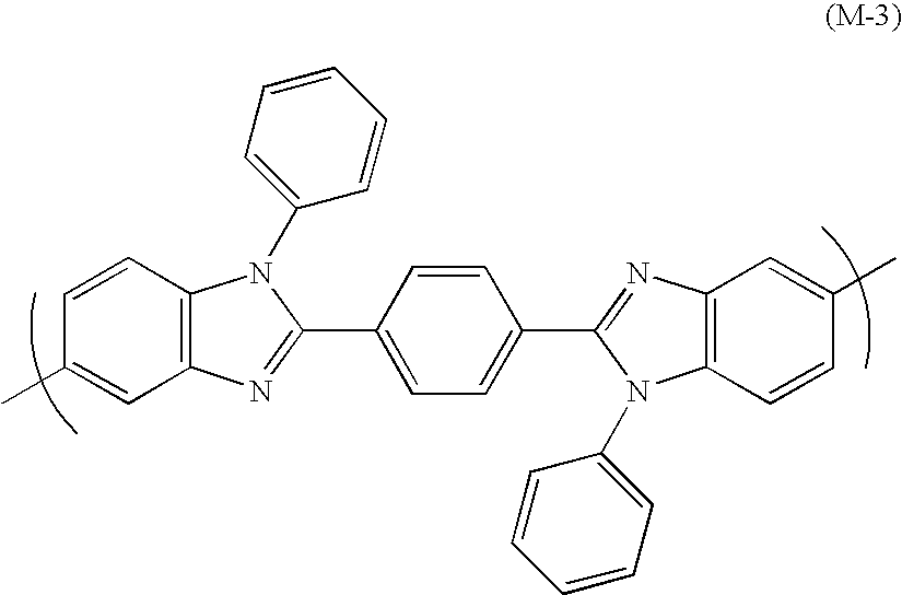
C1=CC(C2=NC3=C(N2C2=CC=CC=C2)C=CC(C)=C3)=CC=C1C1=NC2=C(N1C1=CC=CC=C1)C=CC(C)=C2
